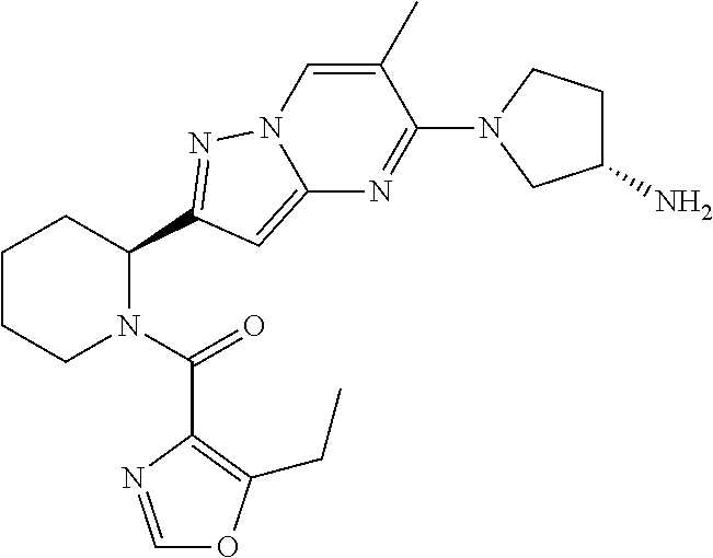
C1CCN(C(=O)C2=C(CC)OC=N2)C(C2=NN3C=C(C)C(N4CC(N)CC4)=NC3=C2)C1
